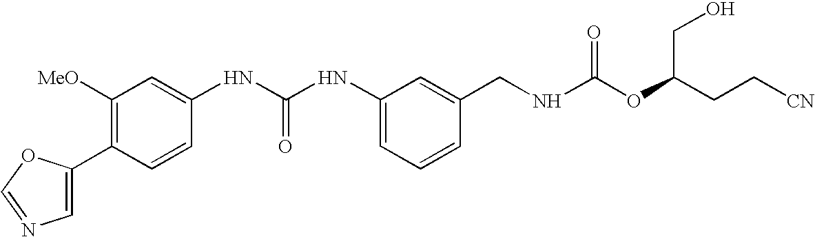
C1(C2=CN=CO2)=C([MeO])C=C(NC(NC2=CC=CC(CNC(OC(CC[CN])CO)=O)=C2)=O)C=C1
